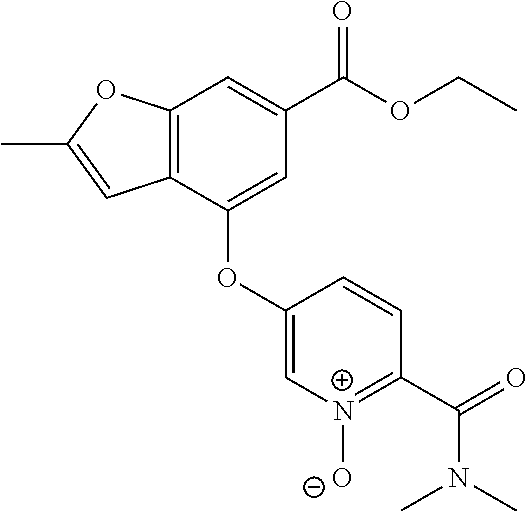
C1(OC2=CC(C(OCC)=O)=CC3=C2C=C(C)O3)=C[N+]([O-])=C(C(=O)N(C)C)C=C1
